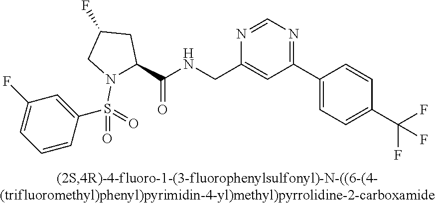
C1(C2=CC=C(C(F)(F)F)C=C2)=NC=NC(CNC(C2N(S(=O)(=O)C3=CC(F)=CC=C3)CC(F)C2)=O)=C1
